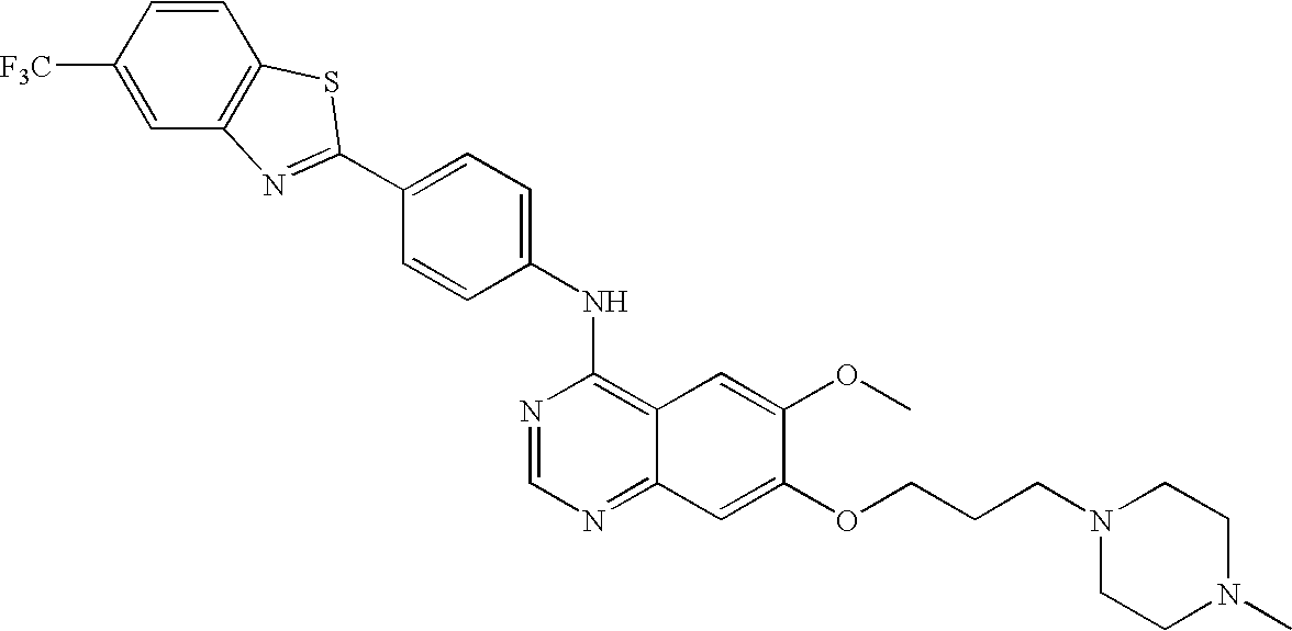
C1=CC([F3C])=CC2=C1SC(C1=CC=C(NC3=C4C(=NC=N3)C=C(OCCCN3CCN(C)CC3)C(OC)=C4)C=C1)=N2
